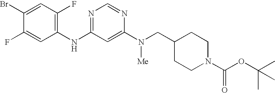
C1(Br)=CC(F)=C(NC2=NC=NC(N(CC3CCN(C(OC(C)(C)C)=O)CC3)[Me])=C2)C=C1F
